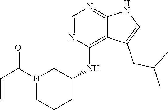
C1(NC2=C3C(=NC=N2)NC=C3CC(C)C)CCCN(C(C=C)=O)C1
